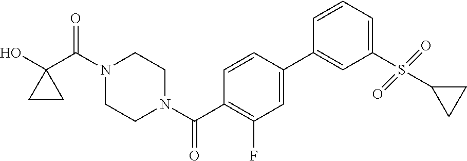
OC1(C(N2CCN(C(=O)C3=C(F)C=C(C4=CC(S(C5CC5)(=O)=O)=CC=C4)C=C3)CC2)=O)CC1
